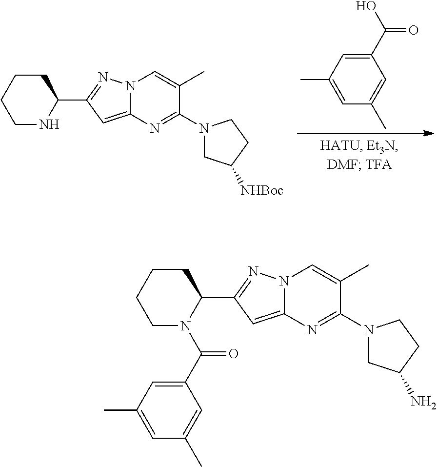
C1CCCC(C2=NN3C(=C2)N=C(N2CC(N)CC2)C(C)=C3)N1C(C1=CC(C)=CC(C)=C1)=O.C1=C(C)C=C(C(O)=O)C=C1C.C1NC(C2=NN3C(=C2)N=C(N2CC([NHBoc])CC2)C(C)=C3)CCC1
